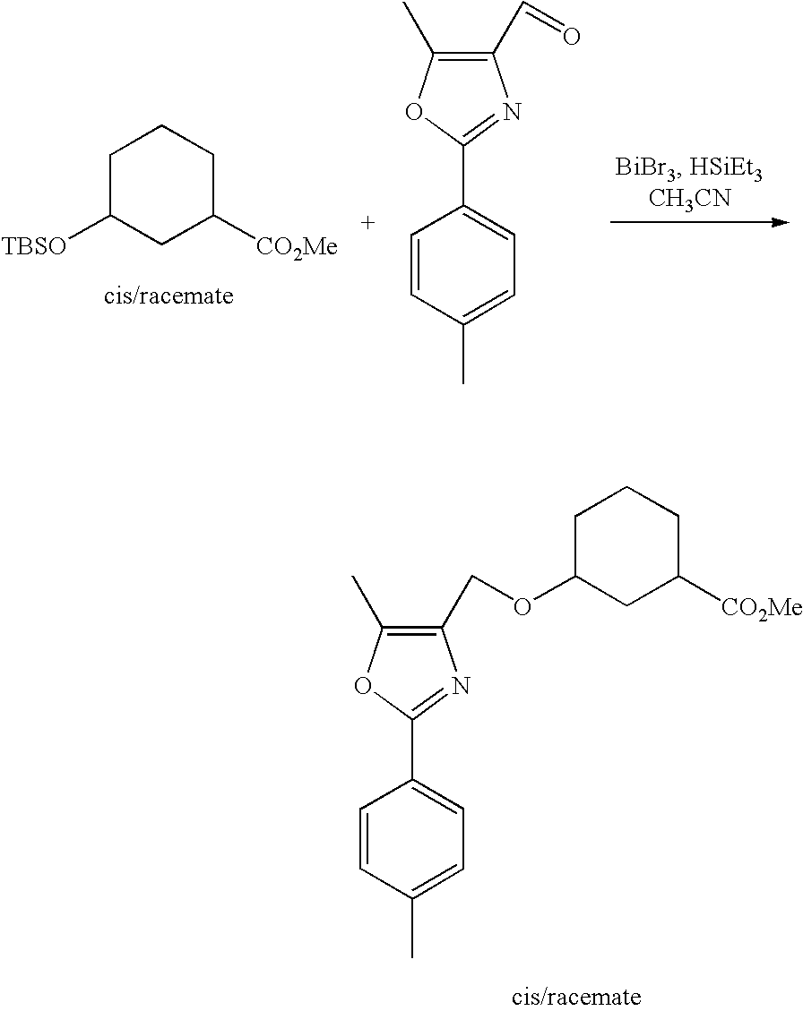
C1(C=O)=C(C)OC(C2=CC=C(C)C=C2)=N1.[TBSO]C1CC([CO2Me])CCC1.C1(COC2CC([CO2Me])CCC2)=C(C)OC(C2=CC=C(C)C=C2)=N1
